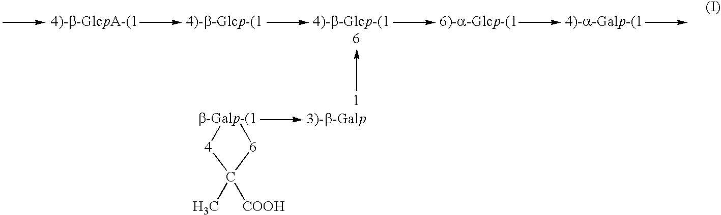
[b-Galp-(1]1[4]C(C)([COOH])[6]1
